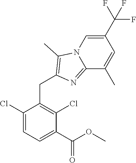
C1(Cl)=CC=C(C(OC)=O)C(Cl)=C1CC1=C(C)N2C(=N1)C(C)=CC(C(F)(F)F)=C2
